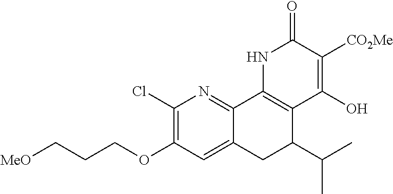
C1(Cl)=C(OCCC[MeO])C=C2C(=N1)C1=C(C(C(C)C)C2)C(O)=C([CO2Me])C(=O)N1
